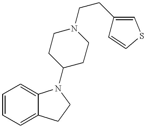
C1=CC=C2C(=C1)N(C1CCN(CCC3=CSC=C3)CC1)CC2
